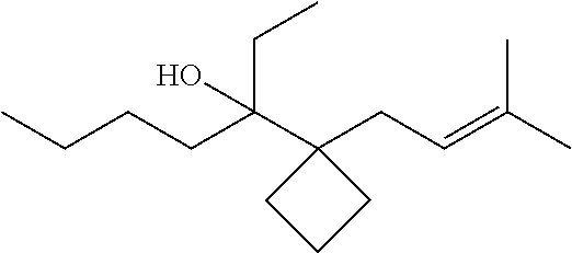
C(C(C1(CC=C(C)C)CCC1)(CCCC)O)C
